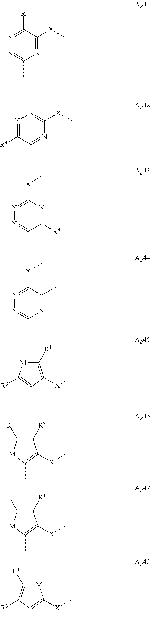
N1=C([R1])C([X]C)=NC(C)=N1.N1=C([R3])C(C)=NC([X]C)=N1.N1=C([X]C)N=C([R3])C(C)=N1.N1=C([X]C)C([R1])=NC(C)=N1.C1([R1])=C([X]C)C(C)=C([R3])[M]1.C1([R3])=C([R1])[M]C(C)=C1[X]C.C1([R1])=C([R3])[M]C(C)=C1[X]C.[M]1C([R1])=C([R3])C(C)=C1[X]C
